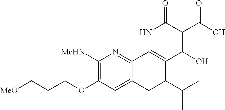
C12=CC(OCCC[MeO])=C([MeHN])N=C1C1=C(C(C(C)C)C2)C(O)=C(C(O)=O)C(=O)N1
